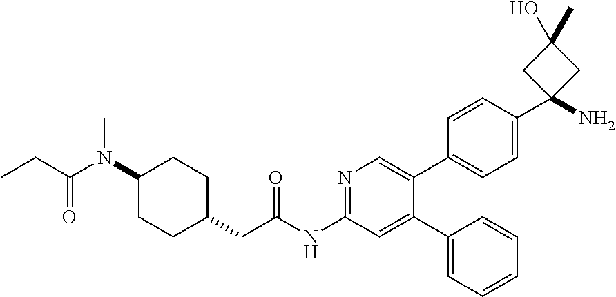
C1(N(C(CC)=O)C)CCC(CC(NC2=NC=C(C3=CC=C(C4(N)CC(C)(O)C4)C=C3)C(C3=CC=CC=C3)=C2)=O)CC1
